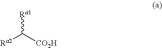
[Ra1]C([Ra2])[CO2H]
